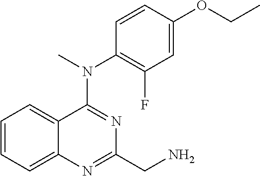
C1=CC=C2C(=C1)C(N(C)C1=C(F)C=C(OCC)C=C1)=NC(CN)=N2
